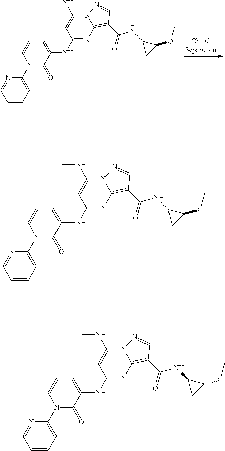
C1=CC=C(N2C(=O)C(NC3=NC4=C(C(NC5CC5OC)=O)C=NN4C(NC)=C3)=CC=C2)N=C1.C1=CC=C(N2C(=O)C(NC3=NC4=C(C(NC5CC5OC)=O)C=NN4C(NC)=C3)=CC=C2)N=C1.C1=CC=C(N2C(=O)C(NC3=NC4=C(C(NC5CC5OC)=O)C=NN4C(NC)=C3)=CC=C2)N=C1
